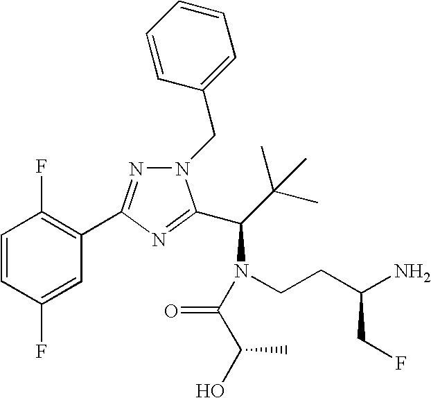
C1=CC(F)=CC(C2=NN(CC3=CC=CC=C3)C(C(N(CCC(N)CF)C(=O)C(O)C)C(C)(C)C)=N2)=C1F
